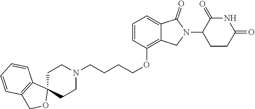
C1C2(CCN(CCCCOC3=C4C(=CC=C3)C(=O)N(C3CCC(=O)NC3=O)C4)C1)C1=C(CO2)C=CC=C1
